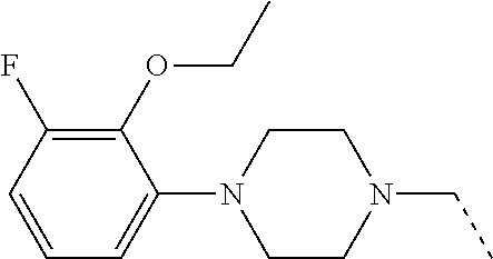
C1(OCC)=C(F)C=CC=C1N1CCN(CC)CC1
